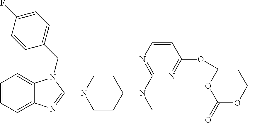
C1=CC=C2C(=C1)N(CC1=CC=C(F)C=C1)C(N1CCC(N(C3=NC=CC(OCOC(=O)OC(C)C)=N3)C)CC1)=N2
